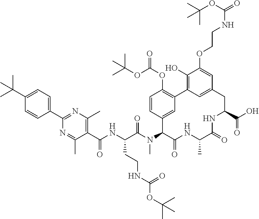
C(C(N(C1C(=O)NC(C)C(=O)NC(C(O)=O)CC2=CC(=C(O)C(OCCNC(=O)OC(C)(C)C)=C2)C2=C(OC(=O)OC(C)(C)C)C=CC1=C2)C)=O)(CCNC(OC(C)(C)C)=O)NC(=O)C1=C(C)N=C(C2=CC=C(C(C)(C)C)C=C2)N=C1C
